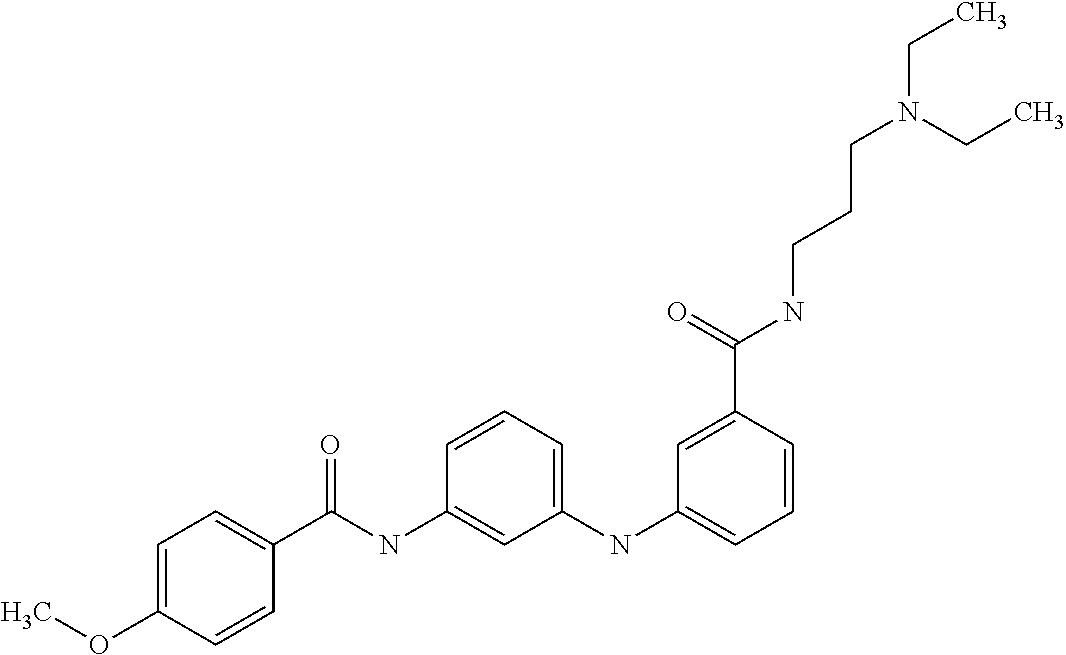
C1=C(OC)C=CC(C(=O)NC2=CC(NC3=CC=CC(C(NCCCN(CC)CC)=O)=C3)=CC=C2)=C1
